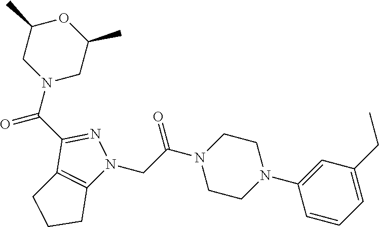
C1(C(N2CC(C)OC(C)C2)=O)=NN(CC(N2CCN(C3=CC(CC)=CC=C3)CC2)=O)C2=C1CCC2
